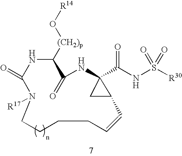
N1C(=O)N([R17])CCCCC=CC2CC2(C(NS([R30])(=O)=O)=O)NC(=O)C1[(CH2)p]O[R14]
